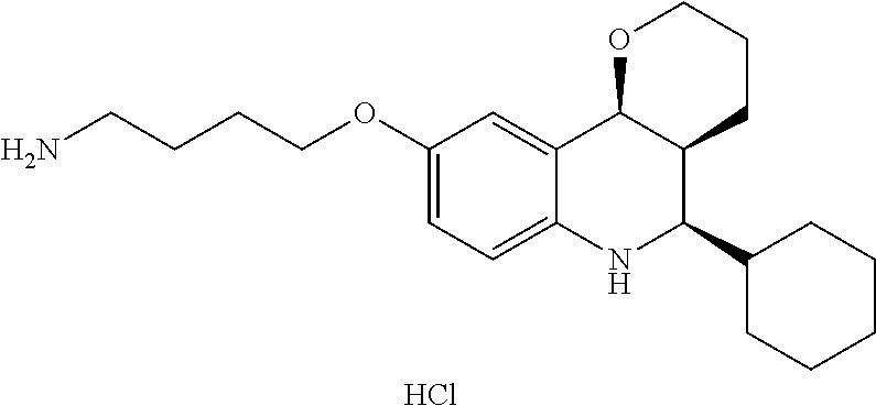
Cl.C12=CC(OCCCCN)=CC=C1NC(C1CCCCC1)C1C2OCCC1
